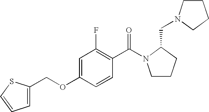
C1CCC(CN2CCCC2)N1C(C1=C(F)C=C(OCC2=CC=CS2)C=C1)=O
